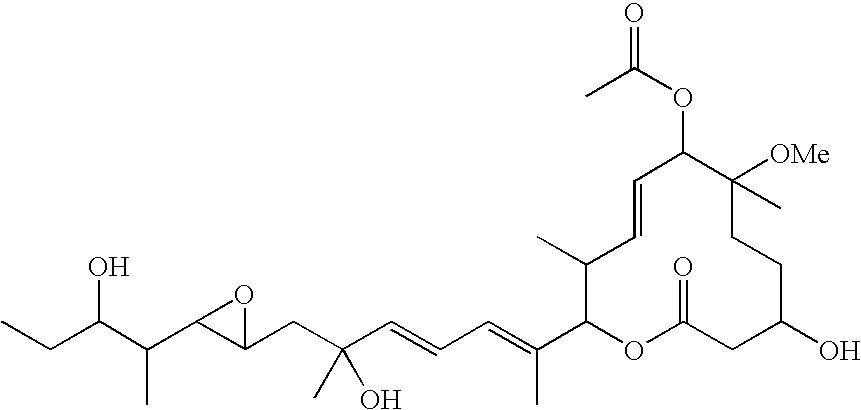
CCC(C(C1C(CC(C=CC=C(C2OC(=O)CC(O)CCC([OMe])(C)C(OC(C)=O)C=CC2C)C)(O)C)O1)C)O
